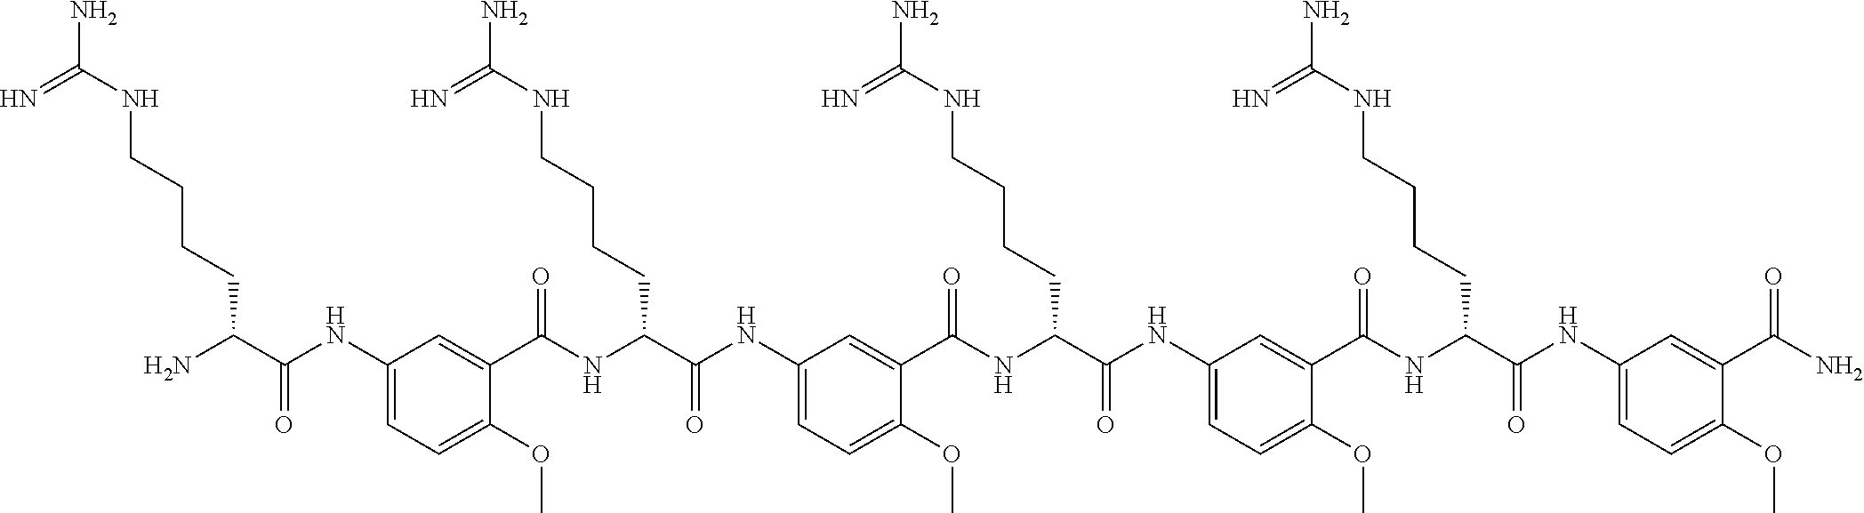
C1(NC(C(N)CCCCNC(N)=N)=O)=CC=C(OC)C(C(NC(C(NC2=CC=C(OC)C(C(NC(C(NC3=CC=C(OC)C(C(NC(C(NC4=CC=C(OC)C(C(N)=O)=C4)=O)CCCCNC(N)=N)=O)=C3)=O)CCCCNC(N)=N)=O)=C2)=O)CCCCNC(N)=N)=O)=C1
